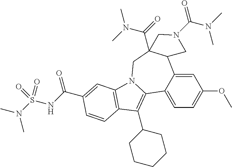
C1=C2C(=CC=C1OC)C1=C(C3CCCCC3)C3=C(N1CC1(C(=O)N(C)C)C2CN(C(N(C)C)=O)C1)C=C(C(NS(N(C)C)(=O)=O)=O)C=C3
